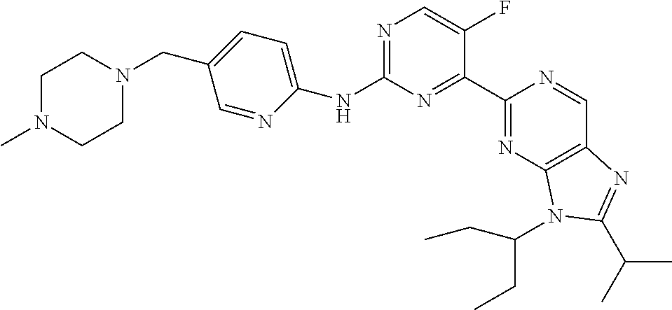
C1(NC2=CC=C(CN3CCN(C)CC3)C=N2)=NC=C(F)C(C2=NC3=C(C=N2)N=C(C(C)C)N3C(CC)CC)=N1
